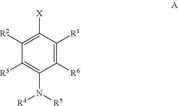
C1([R3])=C(N([R5])[R4])C([R6])=C([R1])C([X])=C1[R2]
